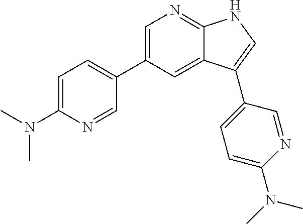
C1=C(N(C)C)N=CC(C2=CN=C3C(=C2)C(C2=CC=C(N(C)C)N=C2)=CN3)=C1
